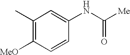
C1(C)=C([MeO])C=CC(NC([Me])=O)=C1
